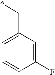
C1=CC(F)=CC(C*)=C1
